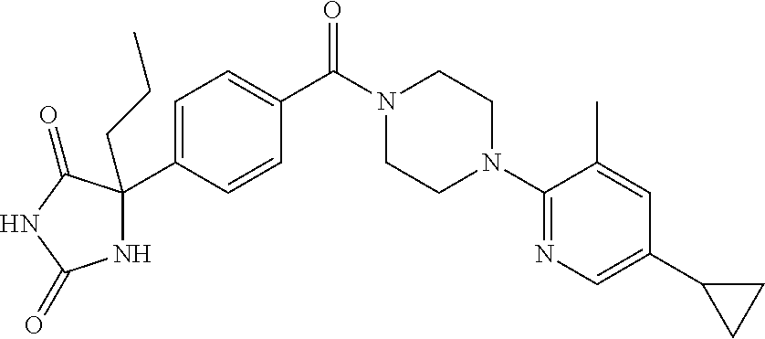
C1=C(C2(CCC)NC(=O)NC2=O)C=CC(C(N2CCN(C3=NC=C(C4CC4)C=C3C)CC2)=O)=C1
